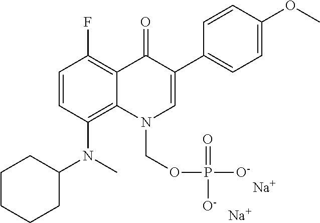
C1=CC(N(C)C2CCCCC2)=C2C(=C1F)C(=O)C(C1=CC=C(OC)C=C1)=CN2COP([O-])(=O)[O-].[Na].[Na]
